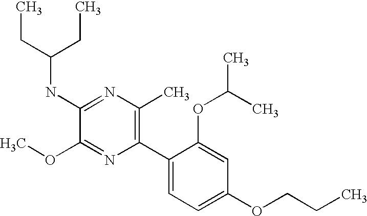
C1(NC(CC)CC)=NC(C)=C(C2=CC=C(OCCC)C=C2OC(C)C)N=C1OC
